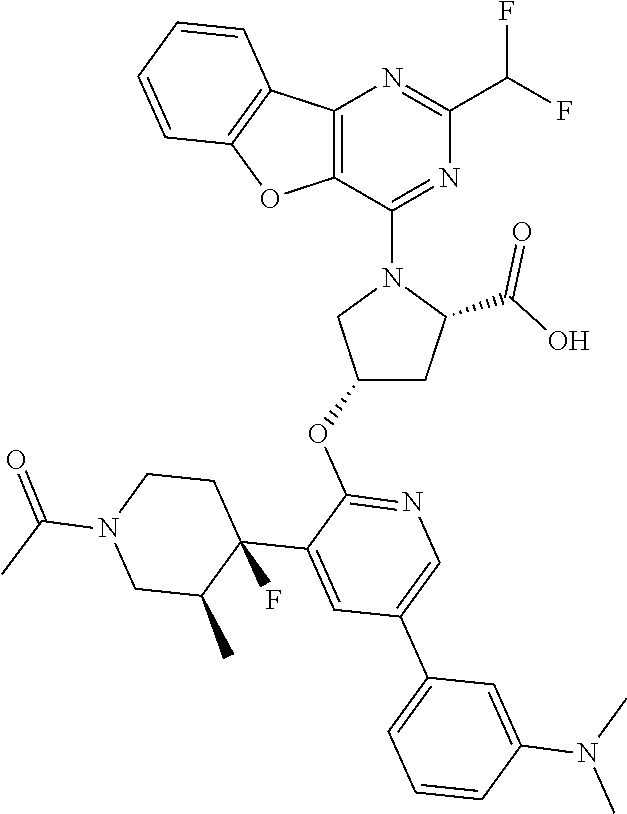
C12=C(OC3=C1C=CC=C3)C(N1CC(OC3=NC=C(C4=CC=CC(N(C)C)=C4)C=C3C3(F)C(C)CN(C(=O)C)CC3)CC1C(O)=O)=NC(C(F)F)=N2
